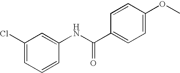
C1(Cl)=CC=CC(NC(C2=CC=C(OC)C=C2)=O)=C1
